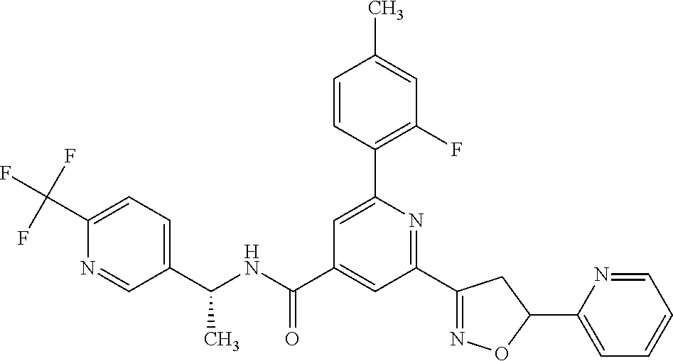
C(NC(C1=CC(C2=NOC(C3=CC=CC=N3)C2)=NC(C2=C(F)C=C(C)C=C2)=C1)=O)(C1=CC=C(C(F)(F)F)N=C1)C
